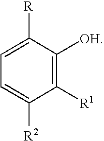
C1([R1])=C([OH])C([R])=CC=C1[R2]
